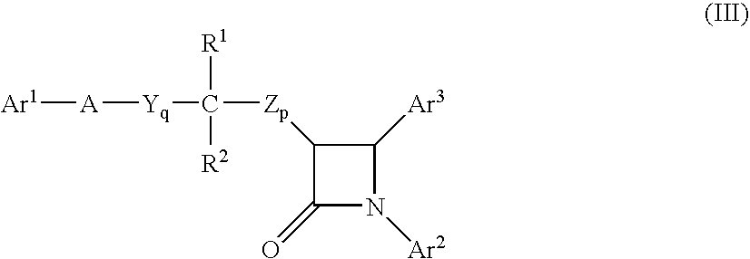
[Ar1][A][Yq]C([R1])([R2])[Zp]C1C(=O)N([Ar2])C1[Ar3]
